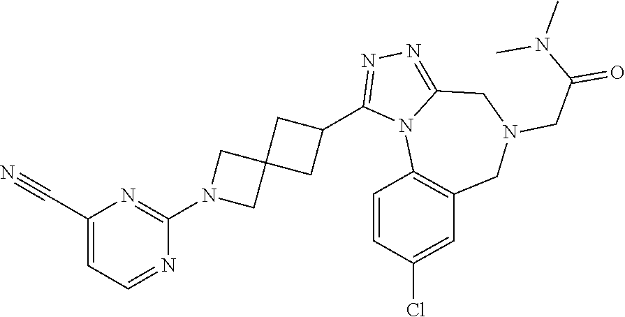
C1(C#N)=CC=NC(N2CC3(C2)CC(C2=NN=C4N2C2=C(CN(CC(=O)N(C)C)C4)C=C(Cl)C=C2)C3)=N1
